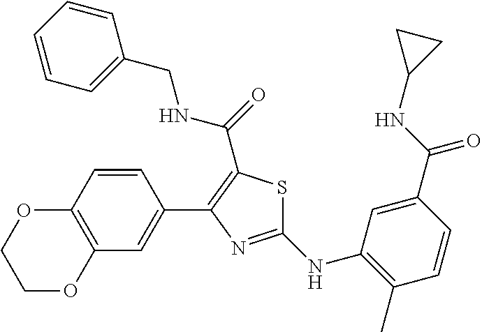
C1(NC2=C(C)C=CC(C(NC3CC3)=O)=C2)=NC(C2=CC3=C(C=C2)OCCO3)=C(C(=O)NCC2=CC=CC=C2)S1
